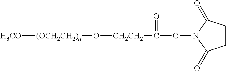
[H3CO][(OCH2CH2)n]O[CH2CH2]C(ON1C(=O)CCC1=O)=O
